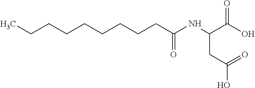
CCCCCCCCCC(NC(C(O)=O)CC(O)=O)=O
